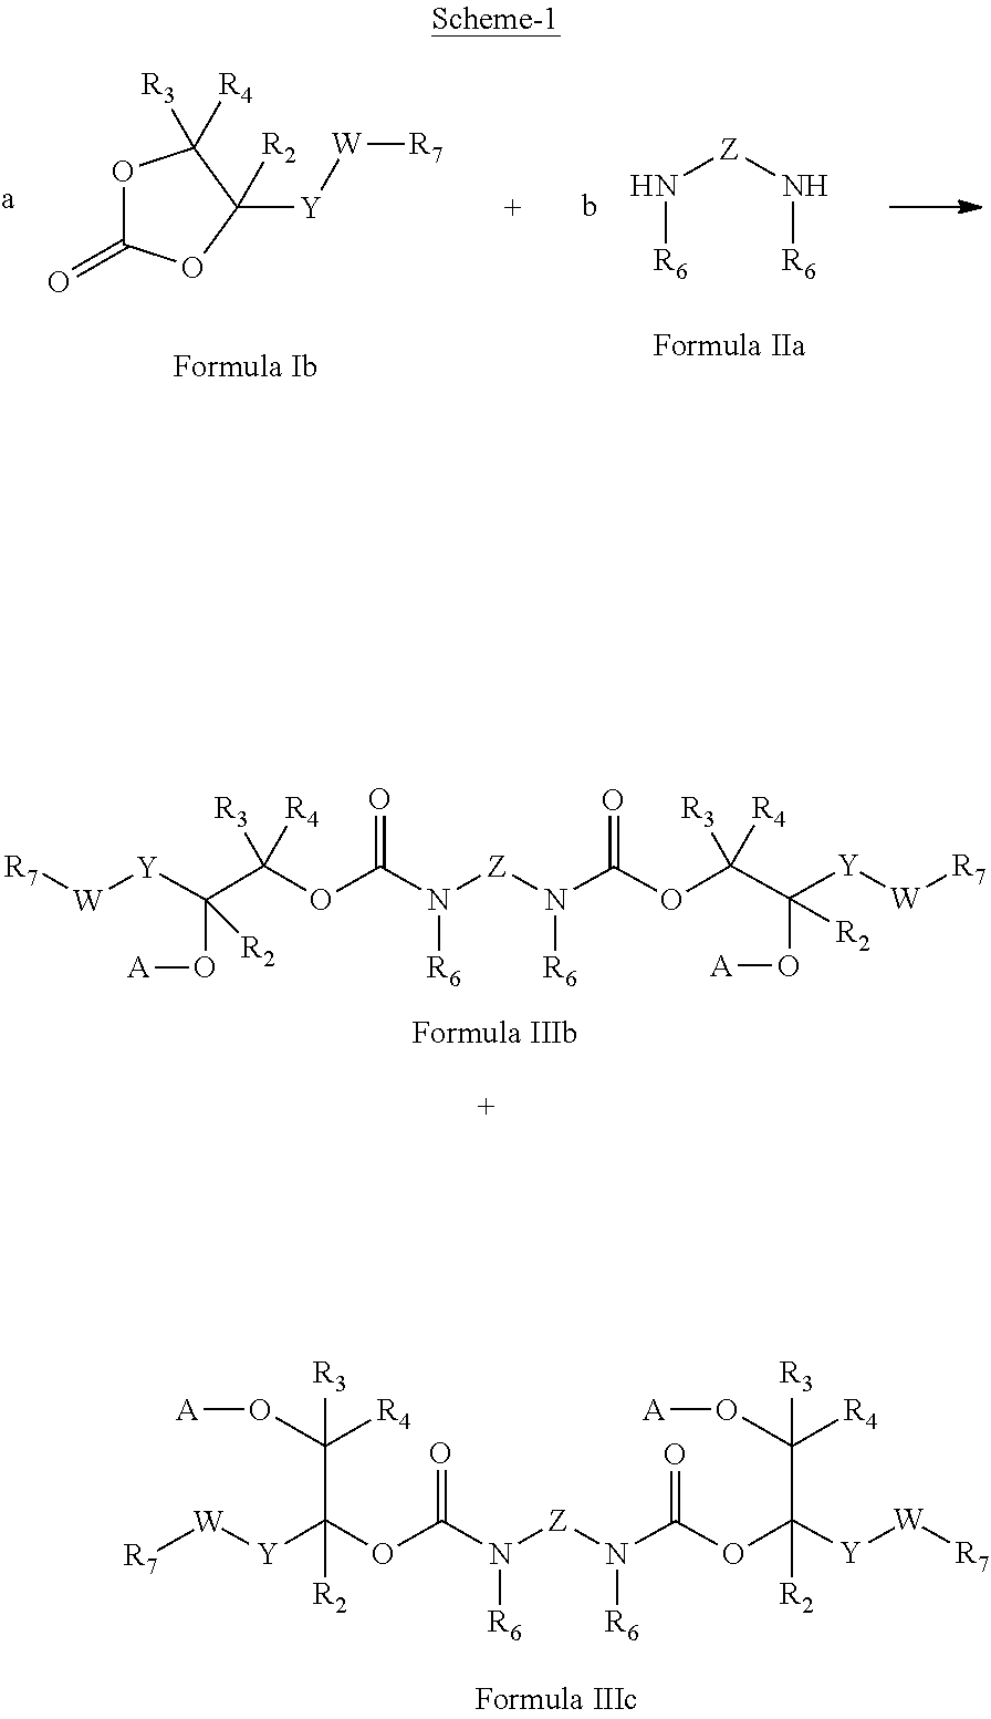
N([Z]N[R6])[R6].O1C(=O)OC([Y][W][R7])([R2])C1([R4])[R3].[R6]N([Z]N(C(=O)OC(C(O[A])([Y][W][R7])[R2])([R3])[R4])[R6])C(=O)OC(C(O[A])([Y][W][R7])[R2])([R3])[R4].[R6]N([Z]N(C(=O)OC([Y][W][R7])(C([R4])(O[A])[R3])[R2])[R6])C(=O)OC([Y][W][R7])([R2])C(O[A])([R4])[R3]
